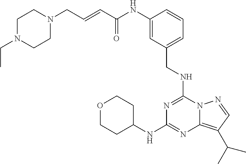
C(C(NC1=CC(CNC2=NC(NC3CCOCC3)=NC3=C(C(C)C)C=NN23)=CC=C1)=O)=CCN1CCN(CC)CC1
